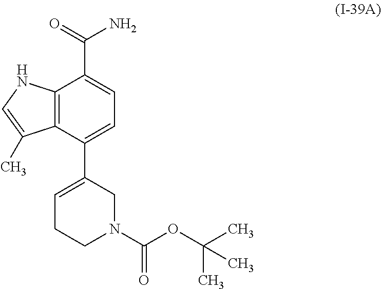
C12=C(C(C3=CCCN(C(OC(C)(C)C)=O)C3)=CC=C1C(=O)N)C(C)=CN2
